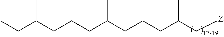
C(CCC(CCCC(C[Z])C)C)C(CC)C
